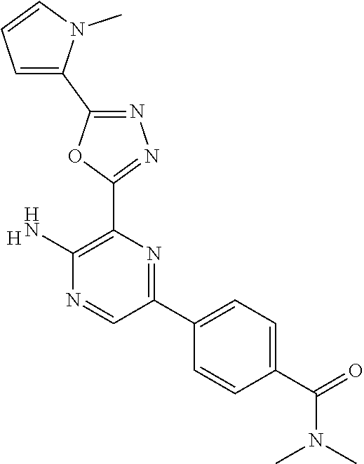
[H].C1(N)=C(C2=NN=C(C3=CC=CN3C)O2)N=C(C2=CC=C(C(=O)N(C)C)C=C2)C=N1
